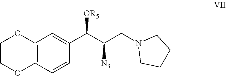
C12=C(C=CC(C(C(CN3CCCC3)[N3])[OR5])=C1)OCCO2
